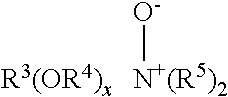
[O-][N+(R5)2]
